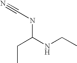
CCC(NC#N)NCC
